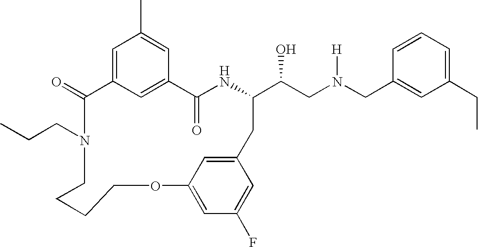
C1(=O)C2=CC(C)=CC(=C2)C(=O)NC(C(CN(CC2=CC(CC)=CC=C2)[H])O)CC2=CC(=CC(F)=C2)OCCCCN1CCC
